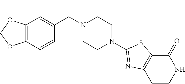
C12=C(C=CC(C(N3CCN(C4=NC5=C(C(=O)NCC5)S4)CC3)C)=C1)OCO2
